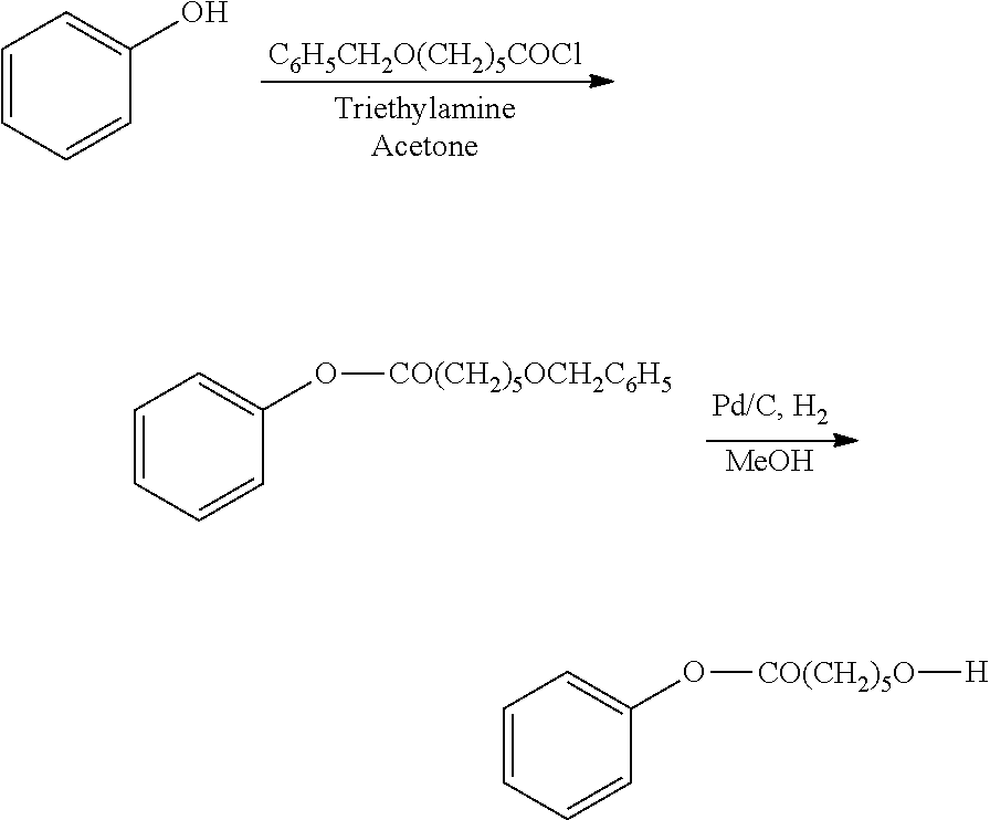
[MeOH].C1=CC=CC(O[CO(CH2)5OCH2C6H5])=C1.[C6H5CH2O(CH2)5COCl].C1=CC=CC(O)=C1.C1=CC=CC(O[CO(CH2)5O][H])=C1
